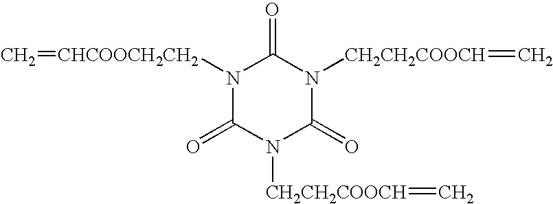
N1([CH2CH2COOCH]=C)C(=O)N([CH2CH2COOCH]=C)C(=O)N([CHCOOCH2CH2]=C)C1=O
